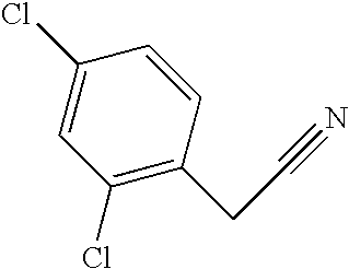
C1(Cl)=C(CC#N)C=CC(Cl)=C1
